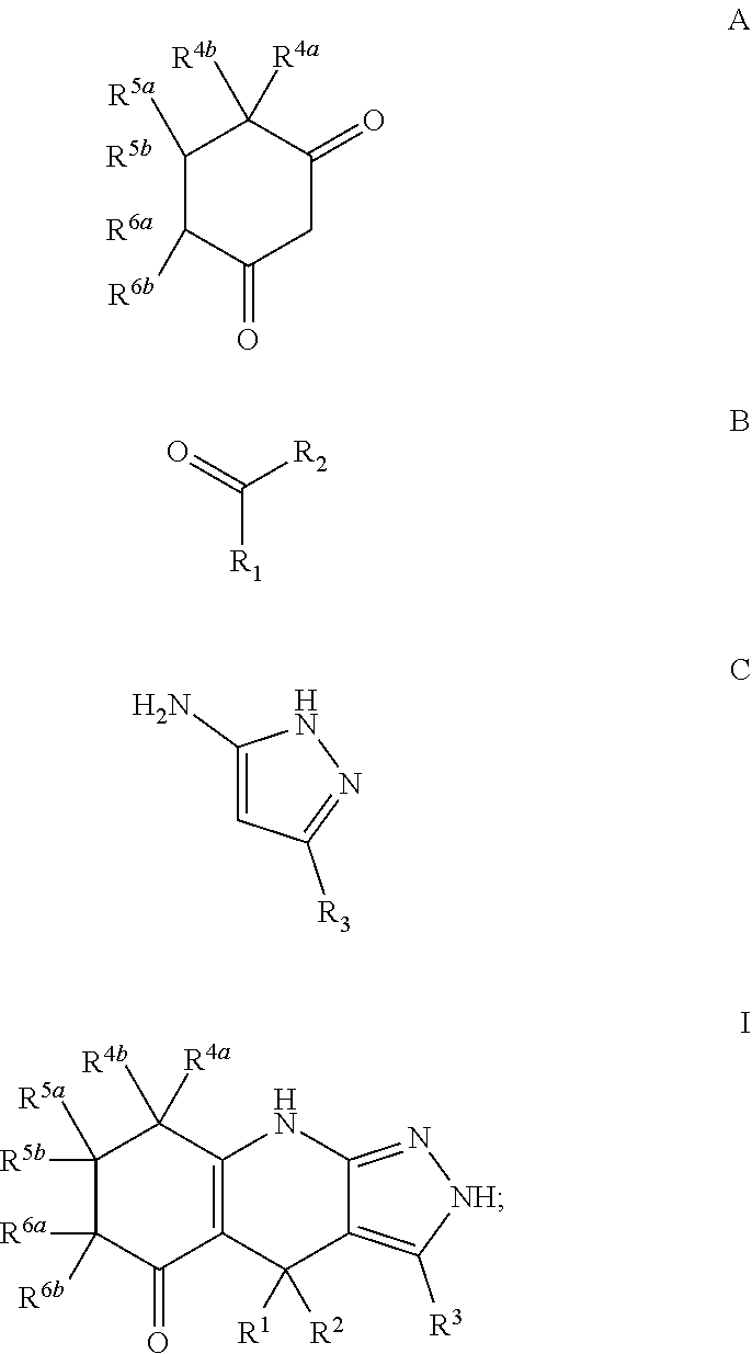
C1([R5a])C([R6b])C(=O)CC(=O)C1([R4b])[R4a].[R6a].[R5b].C1([R5b])([R5a])C([R6a])([R6b])C(=O)C2=C(C1([R4b])[R4a])NC1=N[NH]C([R3])=C1C2([R1])[R2].C([R1])(=O)[R2].C1(N)=CC([R3])=NN1
